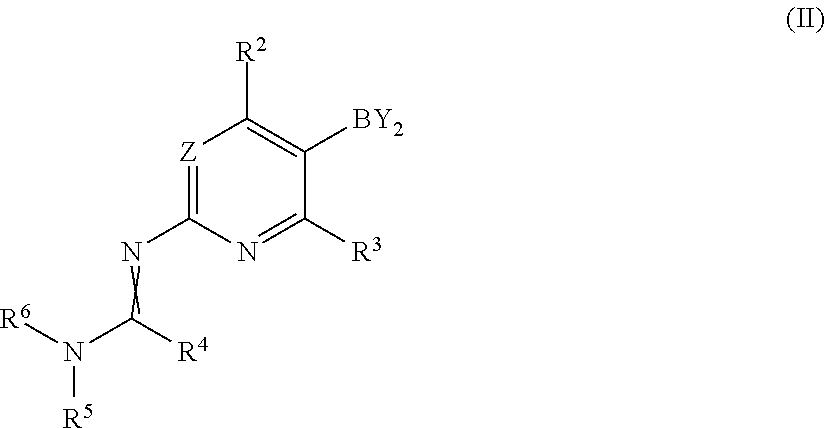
[Z]1=C(N=C(N([R5])[R6])[R4])N=C([R3])C([BY2])=C1[R2]
